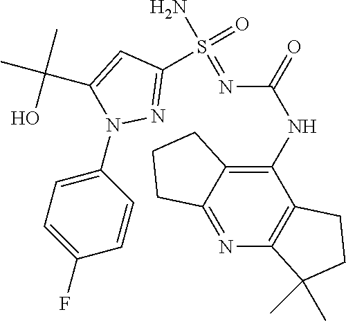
C1(S(=O)(N)=NC(NC2=C3C(=NC4=C2CCC4(C)C)CCC3)=O)=NN(C2=CC=C(F)C=C2)C(C(C)(C)O)=C1
